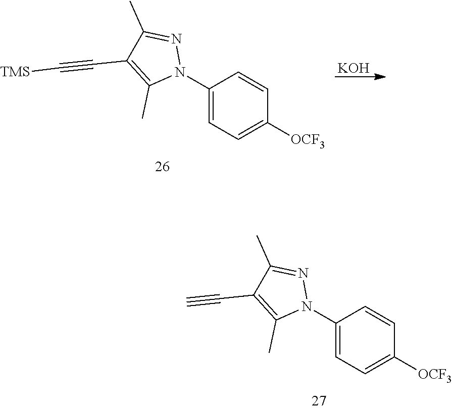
C1(N2N=C(C)C(C#C)=C2C)=CC=C([OCF3])C=C1.C1(N2N=C(C)C(C#C[TMS])=C2C)=CC=C([OCF3])C=C1.[KOH]
